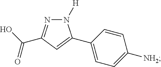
N1([H])N=C(C(O)=O)C=C1C1=CC=C([NH2])C=C1
